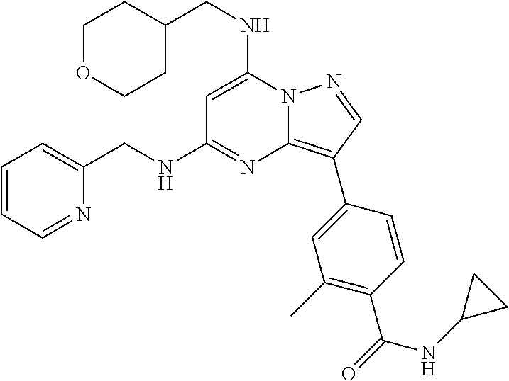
C1OCCC(CNC2=CC(NCC3=CC=CC=N3)=NC3=C(C4=CC(C)=C(C(=O)NC5CC5)C=C4)C=NN23)C1
